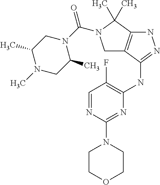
N(C1=NNC2=C1CN(C(N1CC(C)N(C)CC1C)=O)C2(C)C)C1=C(F)C=NC(N2CCOCC2)=N1
